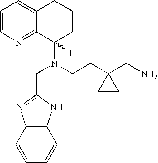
C1=CN=C2C(=C1)CCCC2(N(CC1=NC2=C(N1)C=CC=C2)CCC1(CN)CC1)[H]
